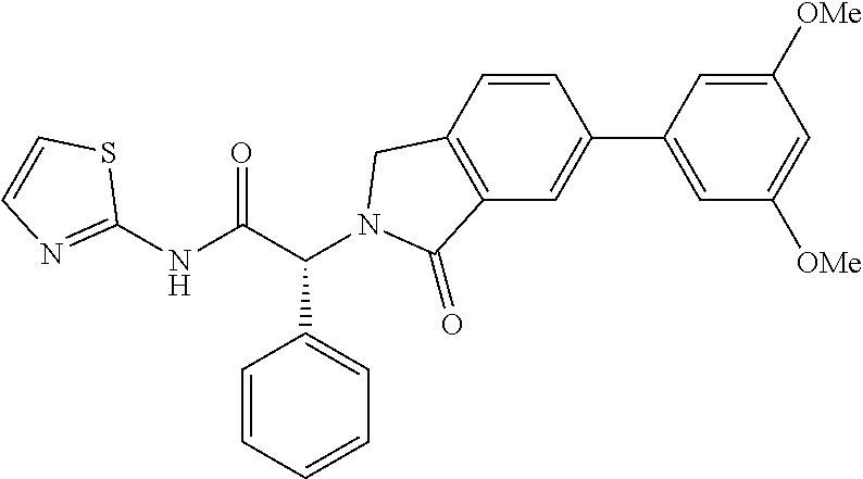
C1(NC(C(C2=CC=CC=C2)N2CC3=C(C=C(C4=CC([OMe])=CC([OMe])=C4)C=C3)C2=O)=O)=NC=CS1
